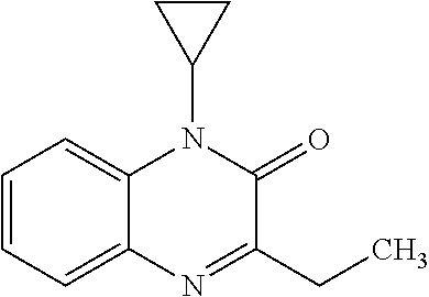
C1=CC=C2C(=C1)N(C1CC1)C(=O)C(CC)=N2
